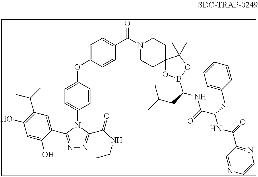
C1=C(OC2=CC=C(N3C(C(NCC)=O)=NN=C3C3=CC(C(C)C)=C(O)C=C3O)C=C2)C=CC(C(N2CCC3(CC2)OB(C(CC(C)C)NC(C(CC2=CC=CC=C2)NC(C2=NC=CN=C2)=O)=O)OC3(C)C)=O)=C1
